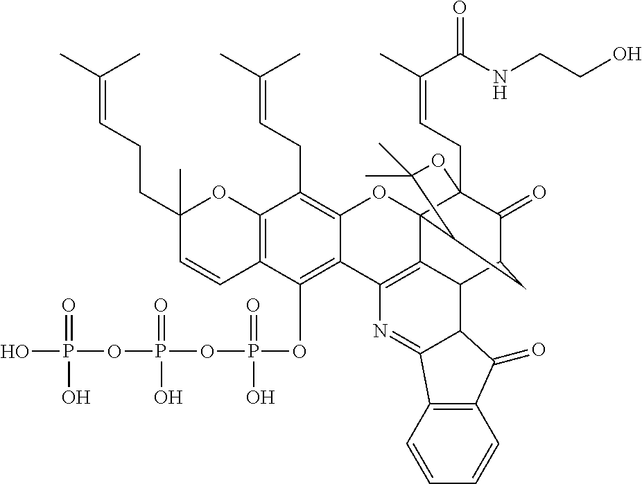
C12=C(C(OP(OP(OP(O)(=O)O)(=O)O)(=O)O)=C3C(=C1CC=C(C)C)OC14C5=C3N=C3C(C5C5C(=O)C1(CC=C(C(=O)NCCO)C)OC(C)(C)C4C5)C(=O)C1=C3C=CC=C1)C=CC(CCC=C(C)C)(C)O2
